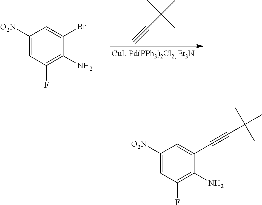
C(C#C)(C)(C)C.C1([O2N])=CC(F)=C(N)C(Br)=C1.C1([O2N])=CC(F)=C(N)C(C#CC(C)(C)C)=C1
